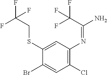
C1(Cl)=C(N=C(N)C(F)(F)F)C=C(SCC(F)(F)F)C(Br)=C1
